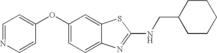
N1=CC=C(OC2=CC=C3C(=C2)SC(NCC2CCCCC2)=N3)C=C1
